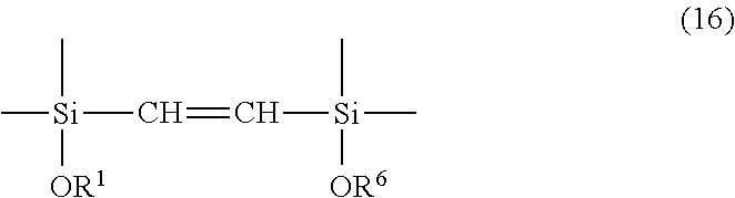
C(=C[Si](C)(C)[OR1])[Si](C)([OR6])C
